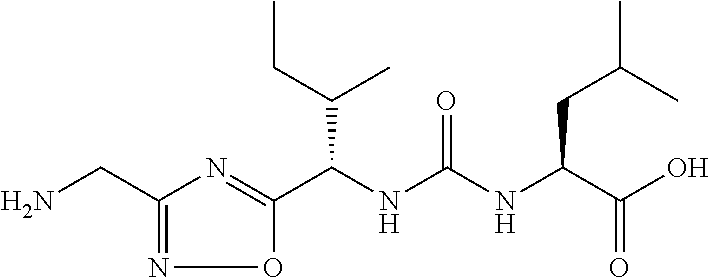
C(NC(NC(C(O)=O)CC(C)C)=O)(C1=NC(CN)=NO1)C(CC)C
